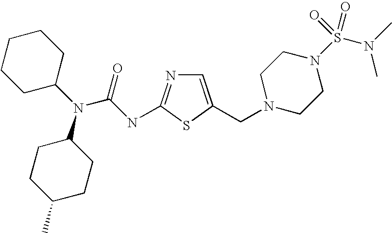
C1=C(CN2CCN(S(N(C)C)(=O)=O)CC2)SC(NC(N(C2CCCCC2)C2CCC(C)CC2)=O)=N1
